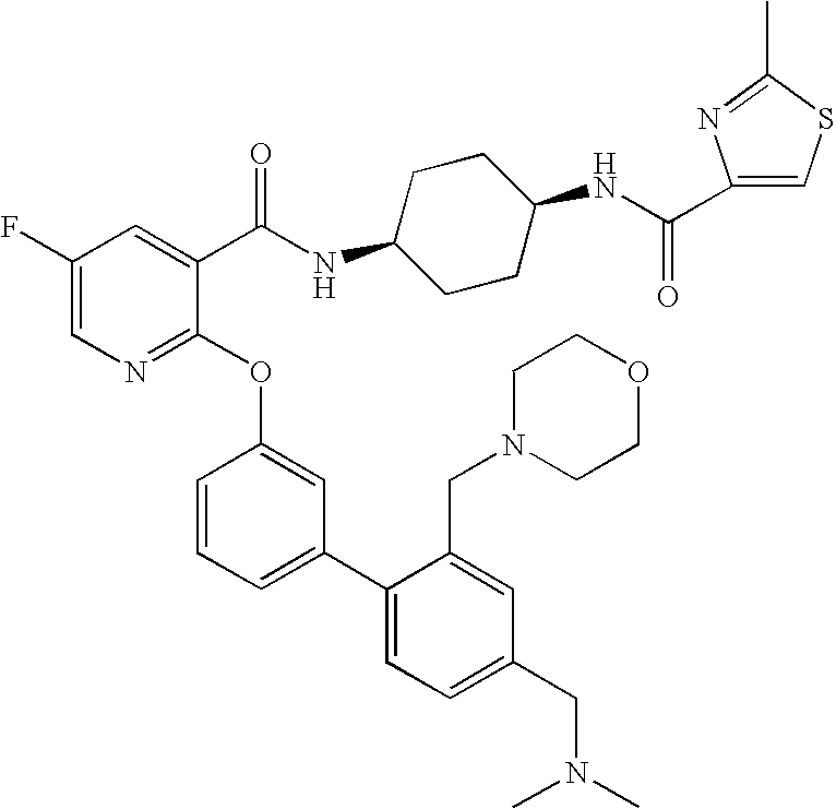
C1(F)=CN=C(OC2=CC(C3=CC=C(CN(C)C)C=C3CN3CCOCC3)=CC=C2)C(C(=O)NC2CCC(NC(C3=CSC(C)=N3)=O)CC2)=C1
